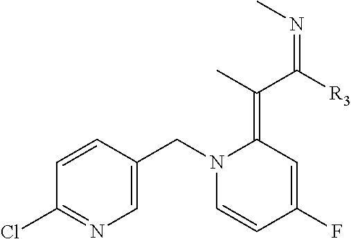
C1=CC(CN2C=CC(F)=CC2=C(C([R3])=NC)C)=CN=C1Cl
